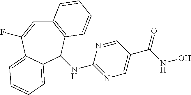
C12=C(C(NC3=NC=C(C(NO)=O)C=N3)C3=CC=CC=C3C(F)=C1)C=CC=C2
